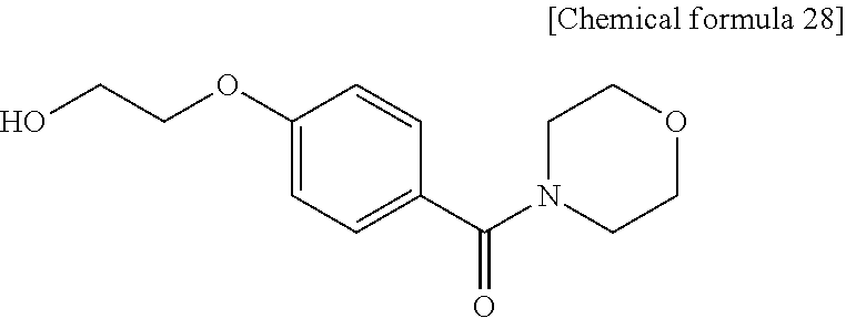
C(OC1=CC=C(C(N2CCOCC2)=O)C=C1)CO
